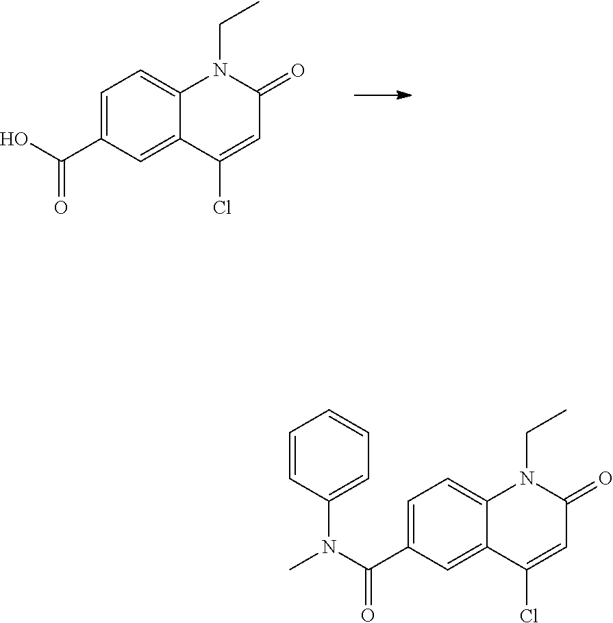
C1=C(C(O)=O)C=C2C(=C1)N(CC)C(=O)C=C2Cl.C1=C(C(N(C2=CC=CC=C2)C)=O)C=C2C(=C1)N(CC)C(=O)C=C2Cl
